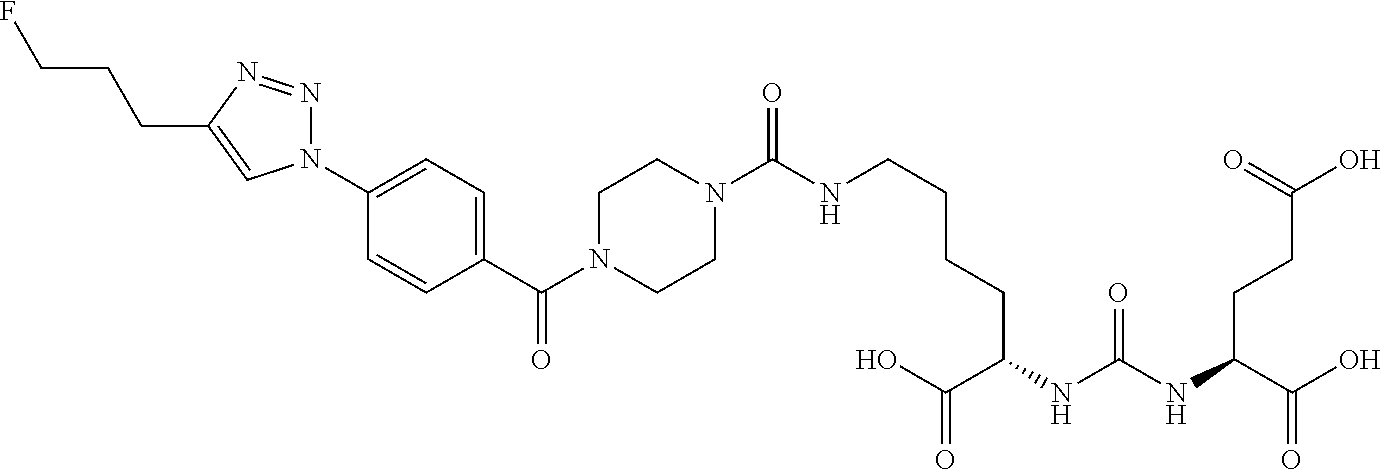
N1(C2=CC=C(C(N3CCN(C(NCCCCC(C(=O)O)NC(=O)NC(C(O)=O)CCC(O)=O)=O)CC3)=O)C=C2)N=NC(CCCF)=C1
